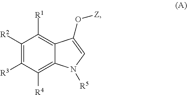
C1([R2])=C([R3])C([R4])=C2C(=C1[R1])C(O[Z])=CN2[R5]
